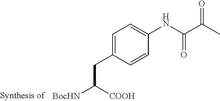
C1=C(CC([BocHN])[COOH])C=CC(NC(C(C)=O)=O)=C1
